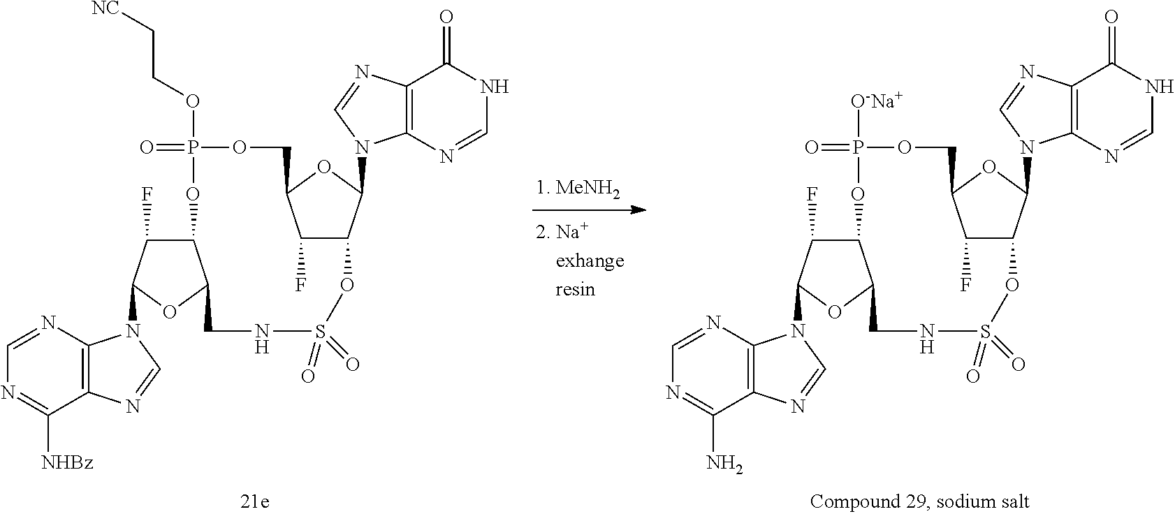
C12C(F)C(N3C4=C(C(N)=NC=N4)N=C3)OC1CNS(=O)(=O)OC1C(F)C(COP([O-Na+])(=O)O2)OC1N1C2=C(C(=O)NC=N2)N=C1.C12C(F)C(N3C4=C(C([NHBz])=NC=N4)N=C3)OC1CNS(=O)(=O)OC1C(F)C(COP(OCC[NC])(=O)O2)OC1N1C2=C(C(=O)NC=N2)N=C1
